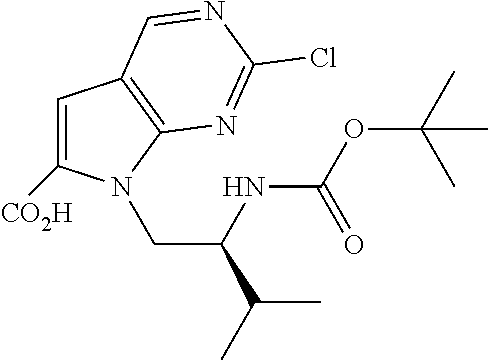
C1=C([CO2H])N(CC(NC(OC(C)(C)C)=O)C(C)C)C2=C1C=NC(Cl)=N2
